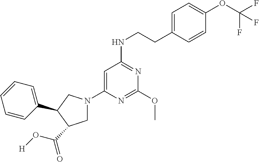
C1=C(N2CC(C(O[H])=O)C(C3=CC=CC=C3)C2)N=C(OC)N=C1NCCC1=CC=C(OC(F)(F)F)C=C1
